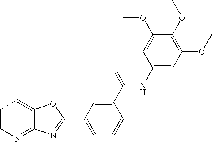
C1=CN=C2C(=C1)OC(C1=CC=CC(C(=O)NC3=CC(OC)=C(OC)C(OC)=C3)=C1)=N2
